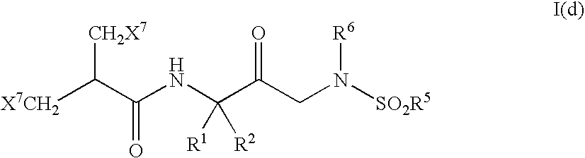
[X7CH2]C(C(NC(C(CN([SO2R5])[R6])=O)([R2])[R1])=O)[CH2X7]
